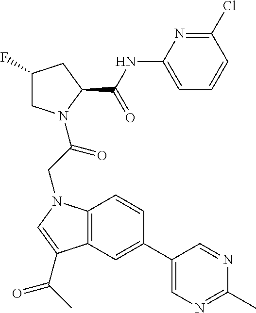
C1(C2=CC3=C(C=C2)N(CC(=O)N2CC(F)CC2C(NC2=CC=CC(Cl)=N2)=O)C=C3C(C)=O)=CN=C(C)N=C1
